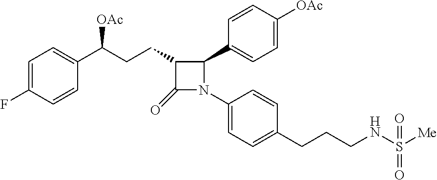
C1=C(F)C=CC(C(CCC2C(=O)N(C3=CC=C(CCCNS([Me])(=O)=O)C=C3)C2C2=CC=C([OAc])C=C2)[OAc])=C1
